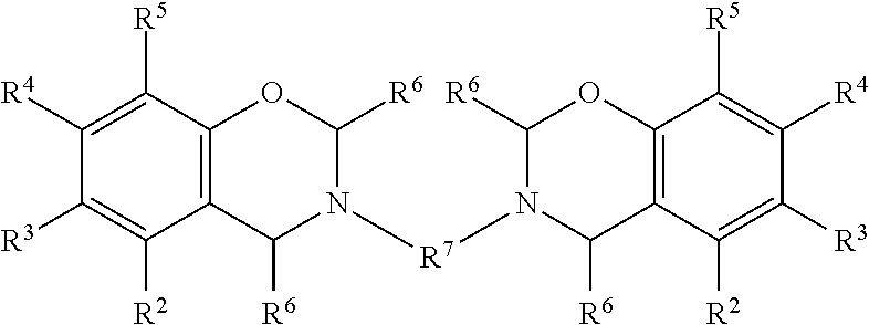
C1([R4])=C([R5])C2=C(C([R2])=C1[R3])C([R6])N([R7]N1C([R6])C3=C(C([R5])=C([R4])C([R3])=C3[R2])OC1[R6])C([R6])O2
